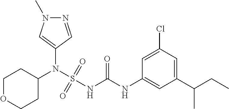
C1(N(S(NC(NC2=CC(C(CC)C)=CC(Cl)=C2)=O)(=O)=O)C2CCOCC2)=CN(C)N=C1
